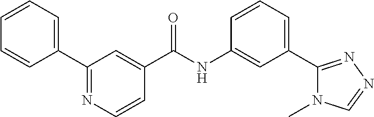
C1=CC=C(C2=NC=CC(C(NC3=CC(C4=NN=CN4C)=CC=C3)=O)=C2)C=C1
